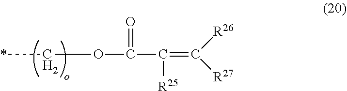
*COC(=O)C(=C([R26])[R27])[R25]
